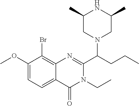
C1(C)CN(C(CCC)C2=NC3=C(Br)C(OC)=CC=C3C(=O)N2CC)CC(C)N1
